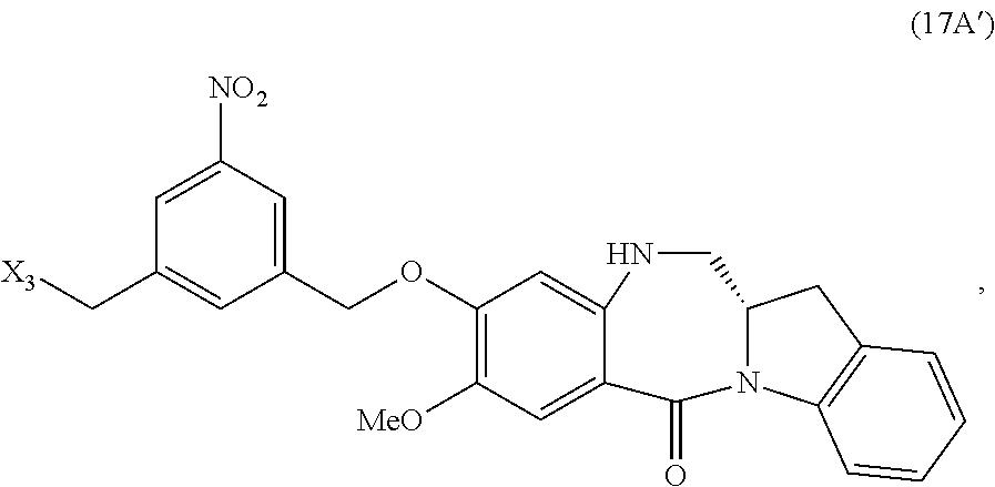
C1(OCC2=CC([NO2])=CC(C[X3])=C2)=C([MeO])C=C2C(=C1)NCC1N(C2=O)C2=C(C1)C=CC=C2
